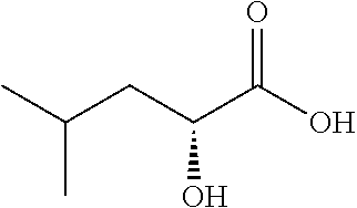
CC(C)CC(C(O)=O)O
